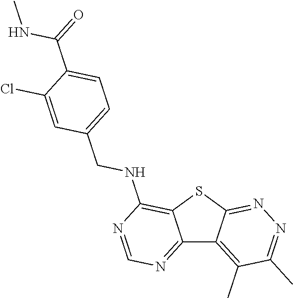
C12=NC=NC(NCC3=CC=C(C(NC)=O)C(Cl)=C3)=C1SC1=NN=C(C)C(C)=C21
